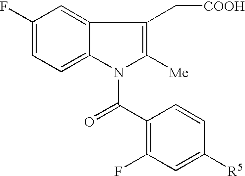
C1(F)=CC=C2C(=C1)C(C[COOH])=C([Me])N2C(=O)C1=C(F)C=C([R5])C=C1
